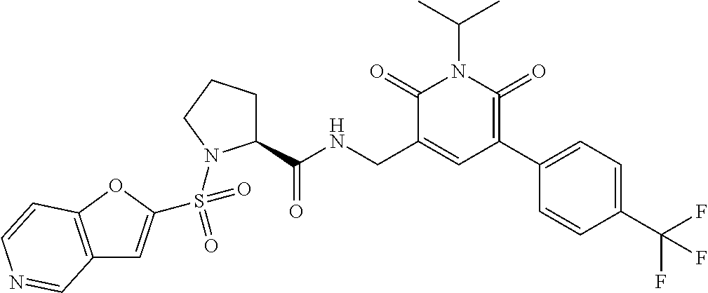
C12=C(OC(S(=O)(=O)N3C(C(NCC4=CC(C5=CC=C(C(F)(F)F)C=C5)=C(=O)N(C(C)C)C4=O)=O)CCC3)=C1)C=CN=C2
